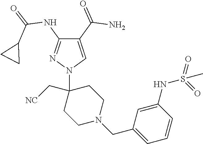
C1(C(=O)N)=CN(C2(C[NC])CCN(CC3=CC=CC(NS(=O)(=O)C)=C3)CC2)N=C1NC(=O)C1CC1
